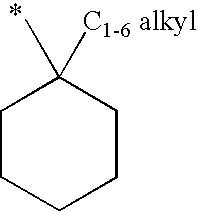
C1CCCCC1(C)[C1-6 alkyl]
